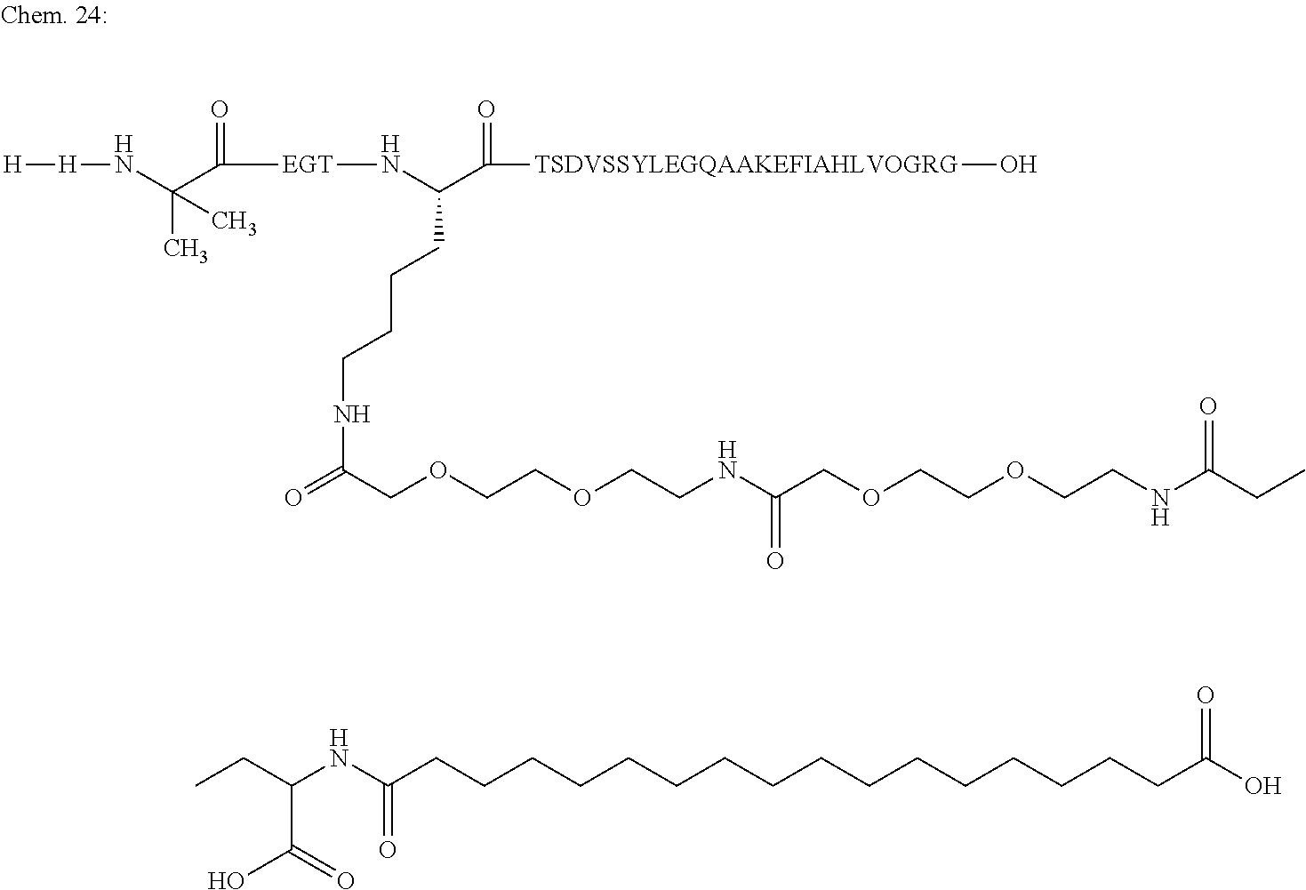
C(OCCOCCNC(COCCOCCNC(CC)=O)=O)C(NCCCCC(N[EGT]C(C(N[H][H])(C)C)=O)C([TSDVSSYLEGQAAKEFIAHLVOGRG]O)=O)=O.CCC(NC(CCCCCCCCCCCCCCCCC(O)=O)=O)C(=O)O
